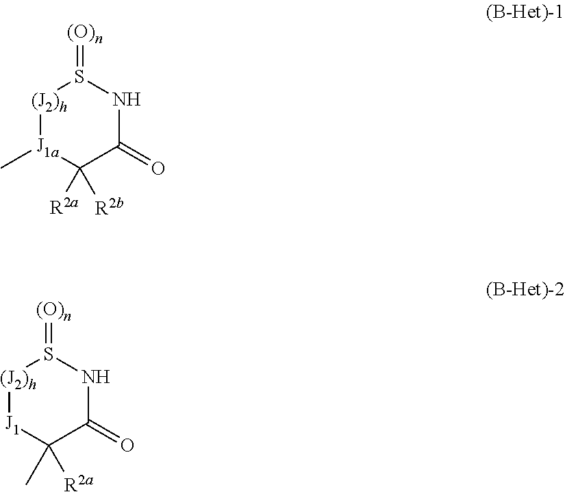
[(J2)h]1S(=[(O)n])NC(=O)C([R2a])([R2b])[J1a]1C.[(J2)h]1S(=[(O)n])NC(=O)C([R2a])(C)[J1]1
